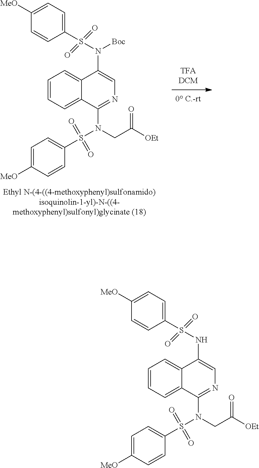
C1(S(N(C2=CN=C(N(S(C3=CC=C([MeO])C=C3)(=O)=O)CC([OEt])=O)C3=CC=CC=C32)[Boc])(=O)=O)=CC=C([MeO])C=C1.C1(S(NC2=CN=C(N(S(C3=CC=C([MeO])C=C3)(=O)=O)CC([OEt])=O)C3=CC=CC=C32)(=O)=O)=CC=C([MeO])C=C1
